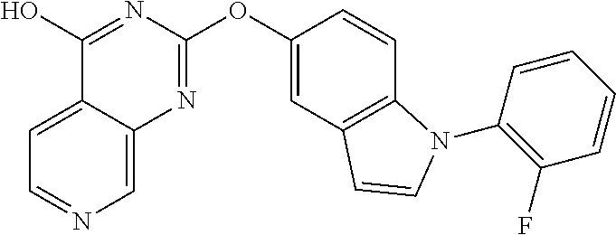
C1(O)=NC(OC2=CC3=C(C=C2)N(C2=C(F)C=CC=C2)C=C3)=NC2=CN=CC=C12
